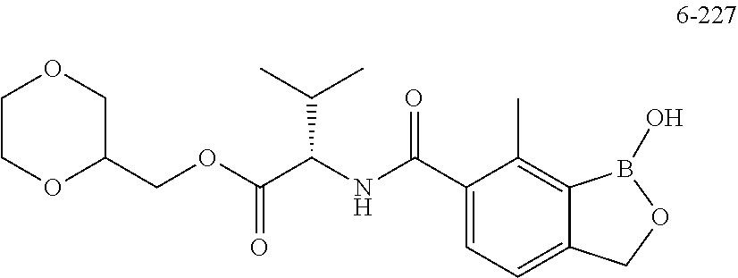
C1(COC(C(NC(C2=CC=C3C(=C2C)B(O)OC3)=O)C(C)C)=O)COCCO1
